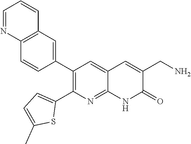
C12=C(C=C(C3=C(C4=CC=C(C)S4)N=C4C(=C3)C=C(CN)C(=O)N4)C=C1)C=CC=N2
